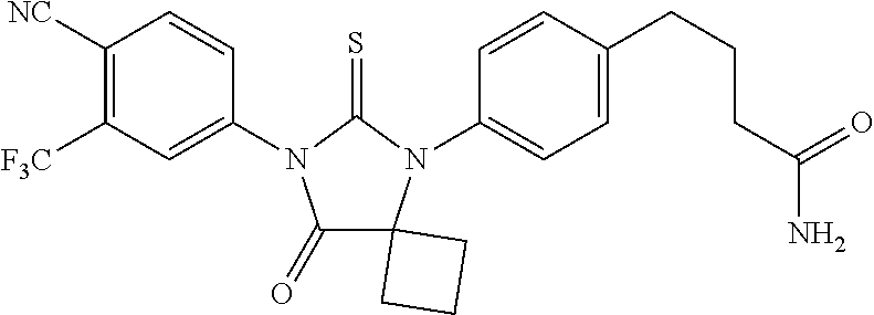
C1(=O)C2(N(C3=CC=C(CCCC(N)=O)C=C3)C(=S)N1C1=CC([F3C])=C([NC])C=C1)CCC2
